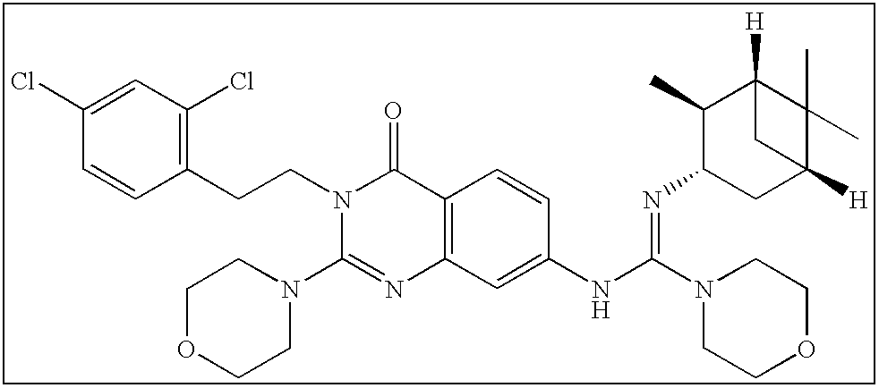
C1(Cl)=CC(Cl)=C(CCN2C(N3CCOCC3)=NC3=C(C2=O)C=CC(NC(=NC2CC4([H])C(C)(C)C([H])(C2C)C4)N2CCOCC2)=C3)C=C1
